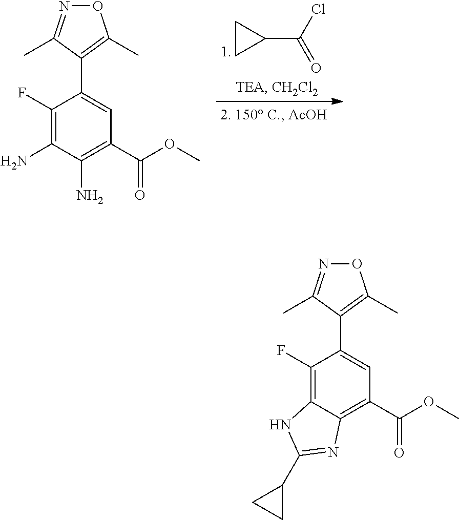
C1CC1C(Cl)=O.C1(N)=C(F)C(C2=C(C)ON=C2C)=CC(C(OC)=O)=C1N.C12=C(F)C(C3=C(C)ON=C3C)=CC(C(=O)OC)=C1N=C(C1CC1)N2
